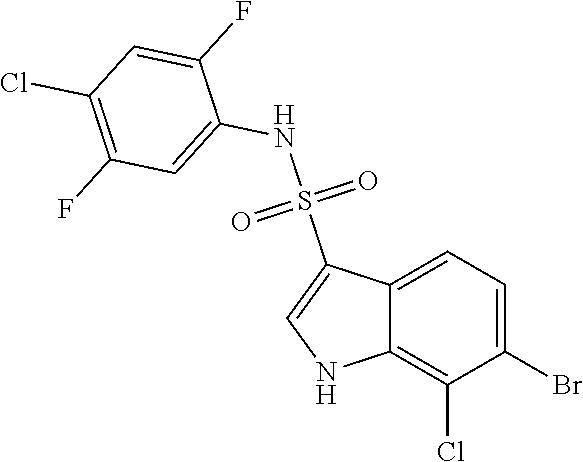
C12=CC=C(Br)C(Cl)=C1NC=C2S(NC1=CC(F)=C(Cl)C=C1F)(=O)=O
